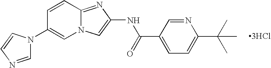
N12C(=NC(NC(C3=CC=C(C(C)(C)C)N=C3)=O)=C1)C=CC(N1C=NC=C1)=C2.[3HCl]
